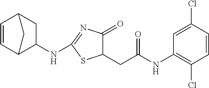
C1=CC2CC(NC3=NC(=O)C(CC(NC4=C(Cl)C=CC(Cl)=C4)=O)S3)C1C2
